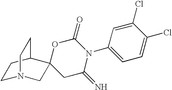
C1N2CC3(C(C1)CC2)CC(=N)N(C1=CC=C(Cl)C(Cl)=C1)C(=O)O3
